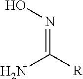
N(=C([R])N)O
